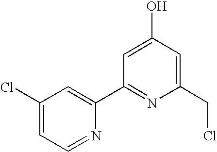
C1(Cl)=CC=NC(C2=NC(CCl)=CC(O)=C2)=C1
